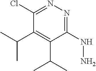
C1(Cl)=NN=C(NN)C(C(C)C)=C1C(C)C
